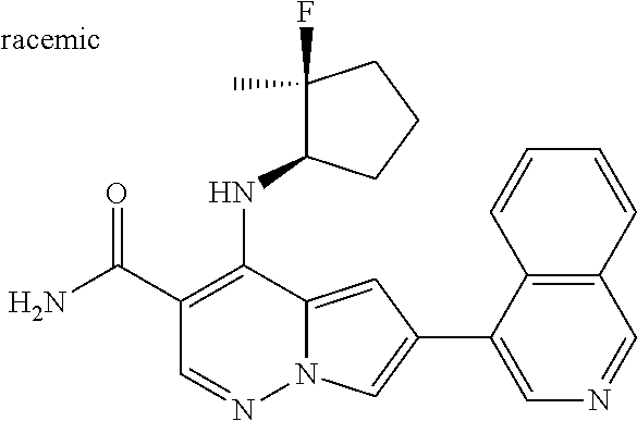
O=C(C1=C(NC2C(F)(C)CCC2)C2=CC(C3=CN=CC4=C3C=CC=C4)=CN2N=C1)N
